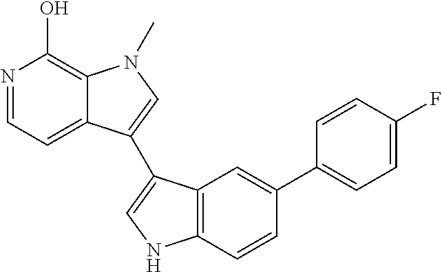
N1=CC=C2C(=C1O)N(C)C=C2C1=CNC2=C1C=C(C1=CC=C(F)C=C1)C=C2
